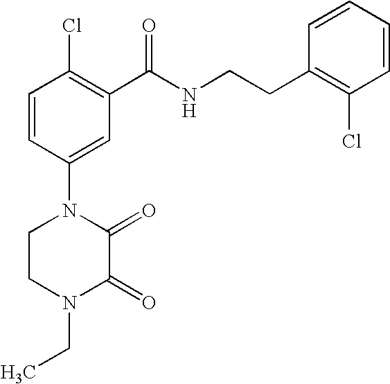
C1=CC(N2CCN(CC)C(=O)C2=O)=CC(C(NCCC2=C(Cl)C=CC=C2)=O)=C1Cl
